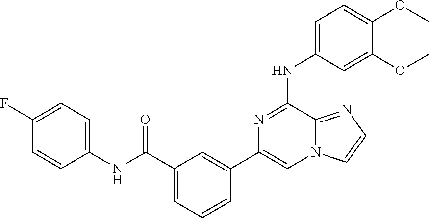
C1=C(NC2=NC(C3=CC(C(=O)NC4=CC=C(F)C=C4)=CC=C3)=CN3C2=NC=C3)C=C(OC)C(OC)=C1
